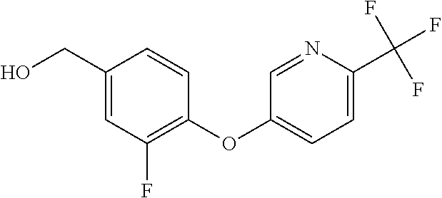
C1=C(CO)C=CC(OC2=CC=C(C(F)(F)F)N=C2)=C1F
